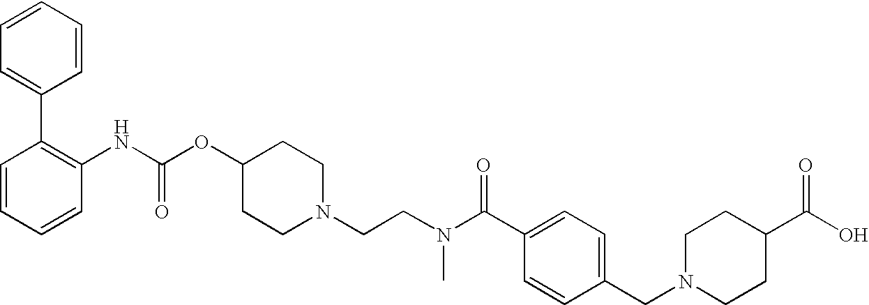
C1=CC=CC(NC(OC2CCN(CCN(C(C3=CC=C(CN4CCC(C(O)=O)CC4)C=C3)=O)C)CC2)=O)=C1C1=CC=CC=C1
